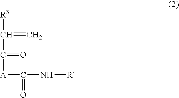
[R3]C(C([A]C(N[R4])=O)=O)=C
